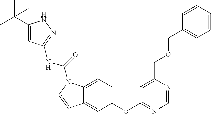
C1=C2C(=CC=C1OC1=NC=NC(COCC3=CC=CC=C3)=C1)N(C(NC1=NNC(C(C)(C)C)=C1)=O)C=C2
